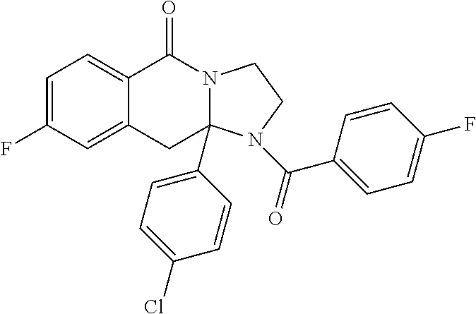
C1=C(F)C=C2C(=C1)C(=O)N1C(C3=CC=C(Cl)C=C3)(C2)N(C(=O)C2=CC=C(F)C=C2)CC1
